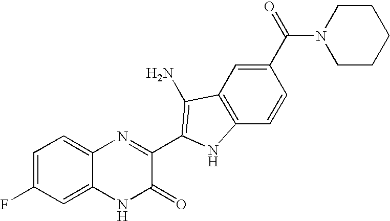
C1=C2C(=CC=C1F)N=C(C1=C(N)C3=C(C=CC(C(=O)N4CCCCC4)=C3)N1)C(=O)N2
